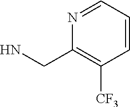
N1=CC=CC([CF3])=C1CN
